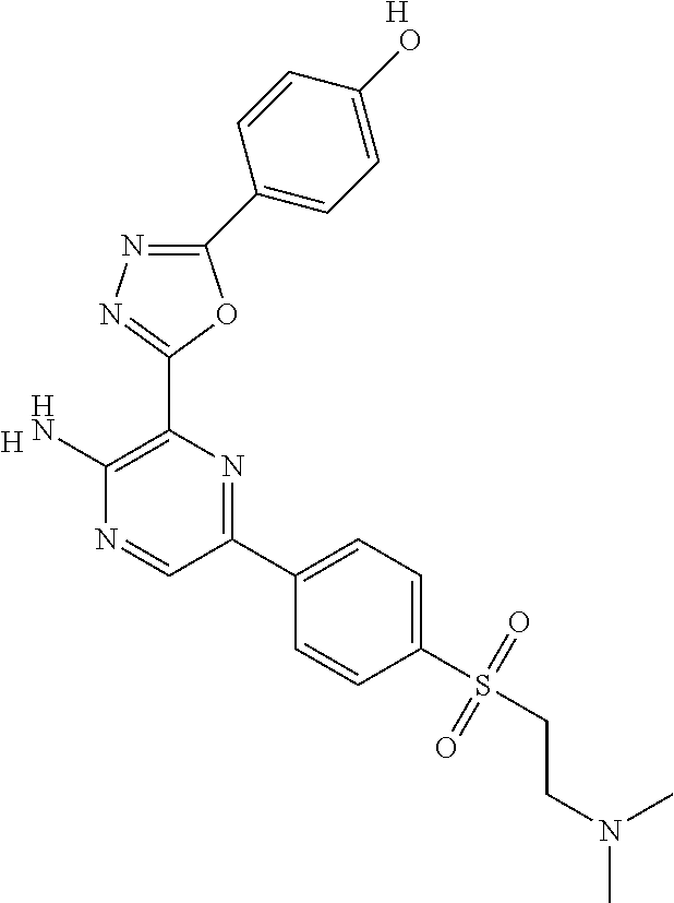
[H].C1(N)=C(C2=NN=C(C3=CC=C(O)C=C3)O2)N=C(C2=CC=C(S(CCN(C)C)(=O)=O)C=C2)C=N1.[H]
